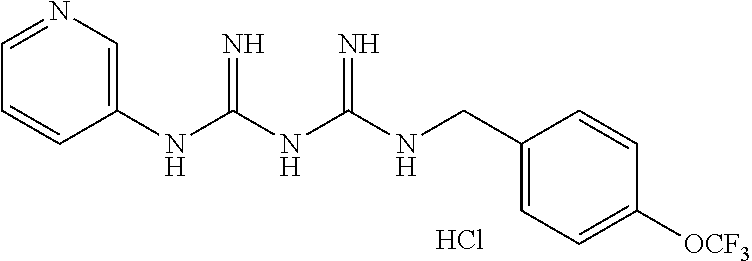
Cl.N(C(NC(=N)NCC1=CC=C([OCF3])C=C1)=N)C1=CN=CC=C1
